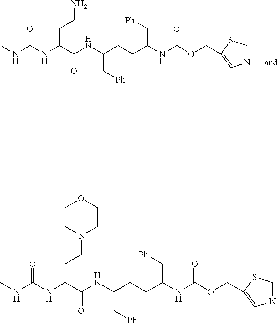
N1=CSC(COC(NC(CCC(NC(=O)C(NC(=O)NC)CCN)C[Ph])C[Ph])=O)=C1.O=C(NC(CCN1CCOCC1)C(NC(CCC(NC(OCC1=CN=CS1)=O)C[Ph])C[Ph])=O)NC
